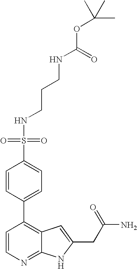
C1=CN=C2C(=C1C1=CC=C(S(=O)(NCCCNC(=O)OC(C)(C)C)=O)C=C1)C=C(CC(=O)N)N2
